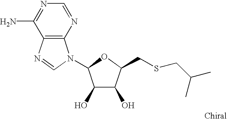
C12=C(N=CN=C1N)N(C1C(O)C(O)C(CSCC(C)C)O1)C=N2
